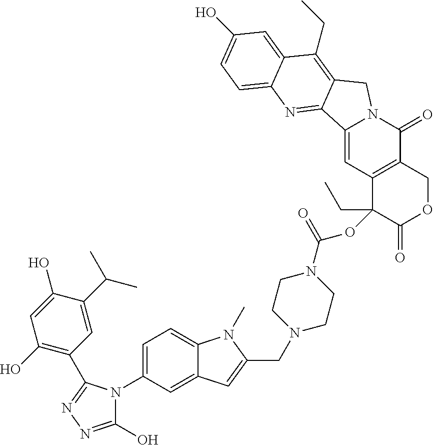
C1(O)=NN=C(C2=C(O)C=C(O)C(C(C)C)=C2)N1C1=CC=C2C(=C1)C=C(CN1CCN(C(=O)OC3(CC)C4=C(COC3=O)C(=O)N3C(=C4)C4=NC5=CC=C(O)C=C5C(CC)=C4C3)CC1)N2C
